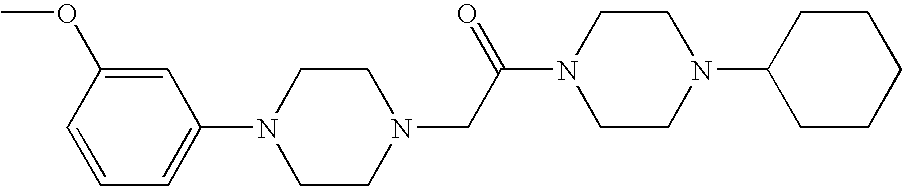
N1(CC(N2CCN(C3CCCCC3)CC2)=O)CCN(C2=CC=CC(OC)=C2)CC1
